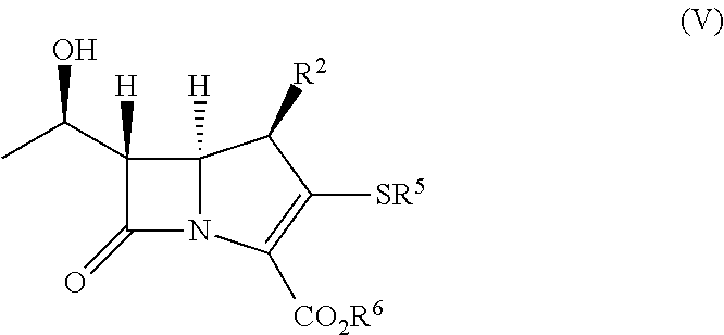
C1(C(C)O)([H])C(=O)N2C1([H])C([R2])C([SR5])=C2[CO2R6]
